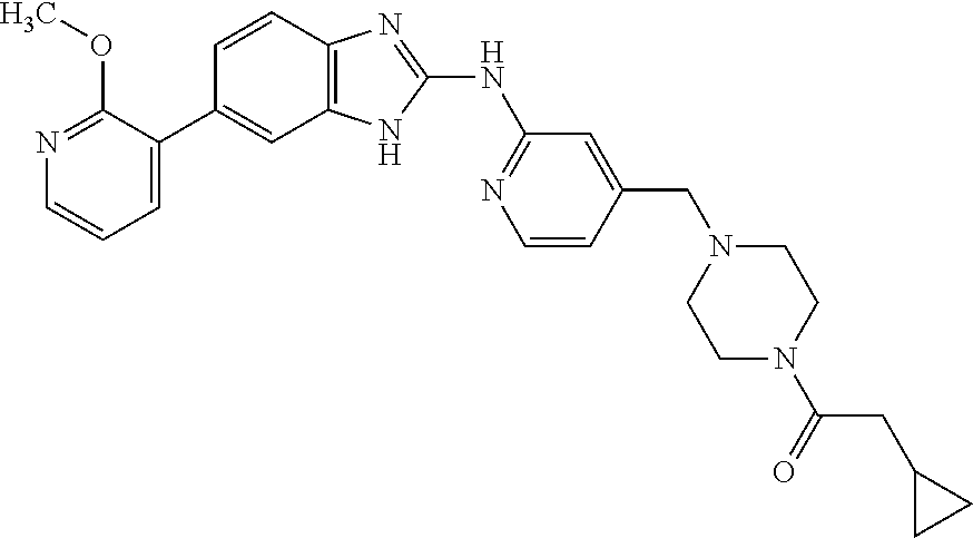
C1=C(C2=CC3=C(C=C2)N=C(NC2=NC=CC(CN4CCN(C(=O)CC5CC5)CC4)=C2)N3)C(OC)=NC=C1
